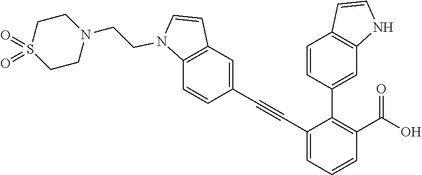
C1(C#CC2=CC3=C(C=C2)N(CCN2CCS(=O)(=O)CC2)C=C3)=CC=CC(C(O)=O)=C1C1=CC2=C(C=C1)C=CN2
